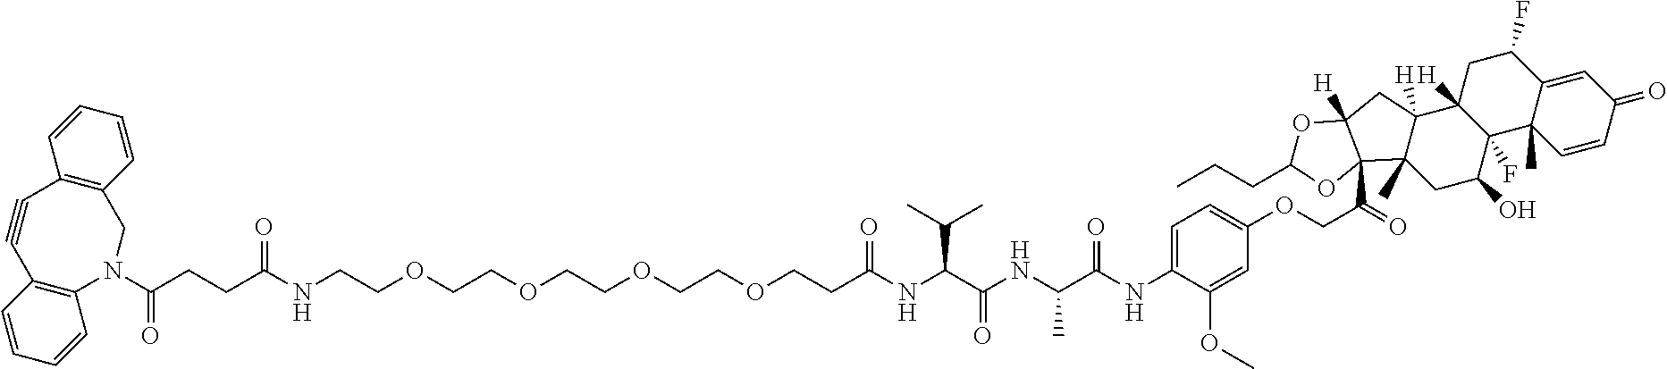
C1=CC(=O)C=C2C1(C)C1(F)C([H])(CC2F)C2([H])C(C)(CC1O)C1(C(=O)COC3=CC=C(NC(C(NC(C(NC(CCOCCOCCOCCOCCNC(CCC(=O)N4C5=C(C=CC=C5)C#CC5=C(C4)C=CC=C5)=O)=O)C(C)C)=O)C)=O)C(OC)=C3)C([H])(C2)OC(CCC)O1
